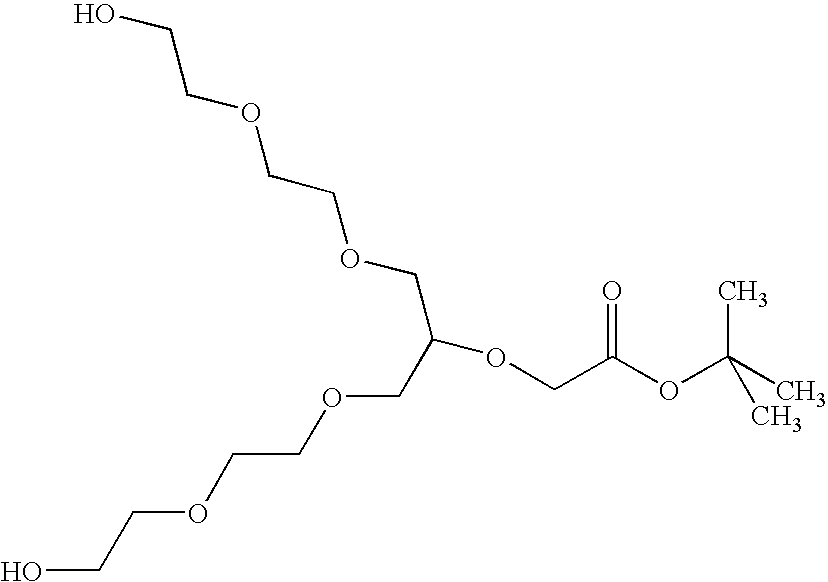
OCCOCCOCC(OCC(=O)OC(C)(C)C)COCCOCCO
